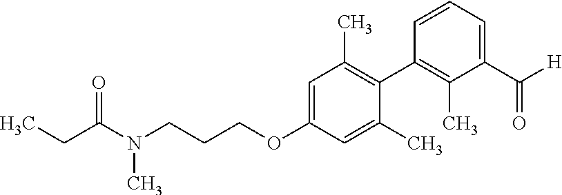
C(CCOC1=CC(C)=C(C2=C(C)C(C([H])=O)=CC=C2)C(C)=C1)N(C(CC)=O)C
